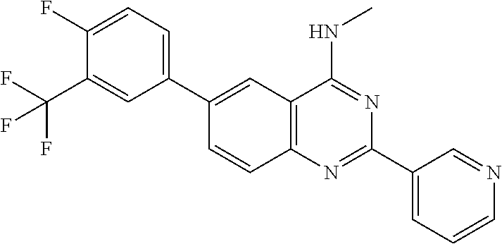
C1(C2=CC=C(F)C(C(F)(F)F)=C2)=CC2=C(C=C1)N=C(C1=CC=CN=C1)N=C2NC
